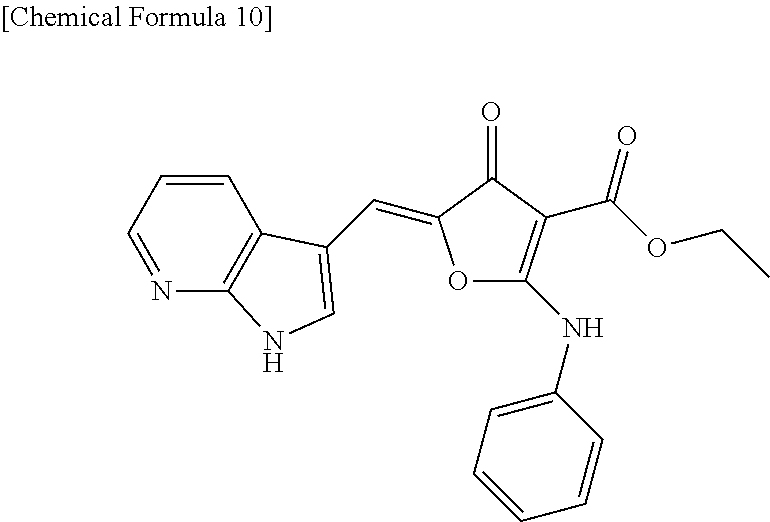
C1=CC=NC2=C1C(C=C1OC(NC3=CC=CC=C3)=C(C(OCC)=O)C1=O)=CN2
